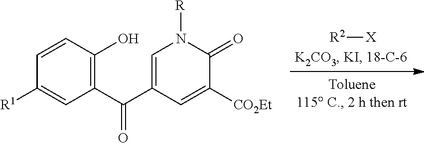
[R2][X].C1(C(C2=CN([R])C(=O)C([CO2Et])=C2)=O)=C(O)C=CC([R1])=C1
